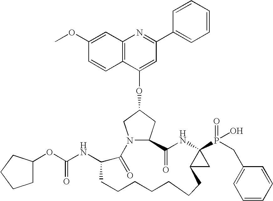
C12=C(C=C(OC)C=C1)N=C(C1=CC=CC=C1)C=C2OC1CN2C(C1)C(=O)NC1(P(=O)(O)CC3=CC=CC=C3)C(C1)CCCCCCCC(NC(=O)OC1CCCC1)C2=O
